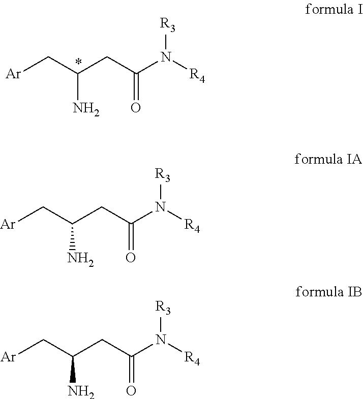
C(N)(C[Ar])CC(N([R3])[R4])=O.C(N)(C[Ar])CC(N([R3])[R4])=O.C(N)(C[Ar])CC(N([R3])[R4])=O
